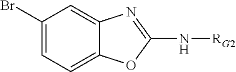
C1(Br)=CC=C2C(=C1)N=C(N[RG2])O2
